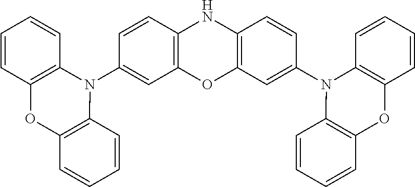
C1=CC2=C(C=C1N1C3=C(OC4=C1C=CC=C4)C=CC=C3)OC1=C(N2)C=CC(N2C3=C(OC4=C2C=CC=C4)C=CC=C3)=C1
